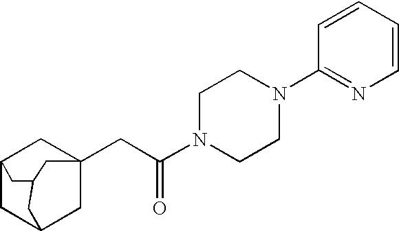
C12CC3CC(CC(N4CCN(C5=NC=CC=C5)CC4)=O)(C1)CC(C2)C3
